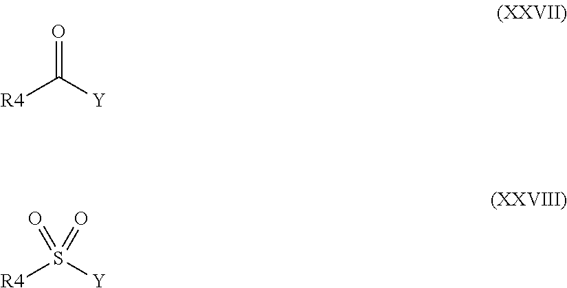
O=C([Y])[R4].O=S([Y])([R4])=O
